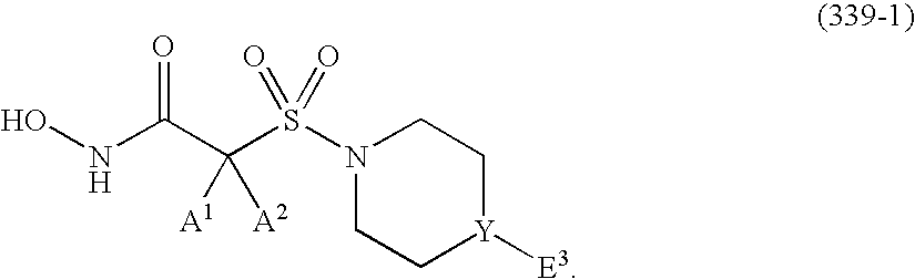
ONC(C(S(N1CC[Y]([E3])CC1)(=O)=O)([A1])[A2])=O
